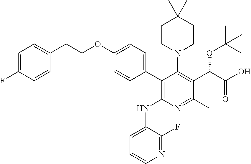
C1(C2=CC=C(OCCC3=CC=C(F)C=C3)C=C2)=C(NC2=CC=CN=C2F)N=C(C)C(C(C(O)=O)OC(C)(C)C)=C1N1CCC(C)(C)CC1
